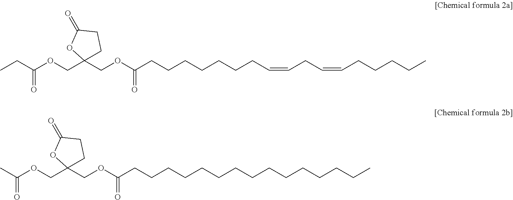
CCC(OCC1(COC(CCCCCCCC=CCC=CCCCCC)=O)CCC(=O)O1)=O.CC(OCC1(COC(CCCCCCCCCCCCCCC)=O)CCC(=O)O1)=O
